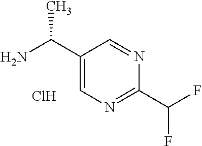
NC(C1=CN=C(C(F)F)N=C1)C.Cl
